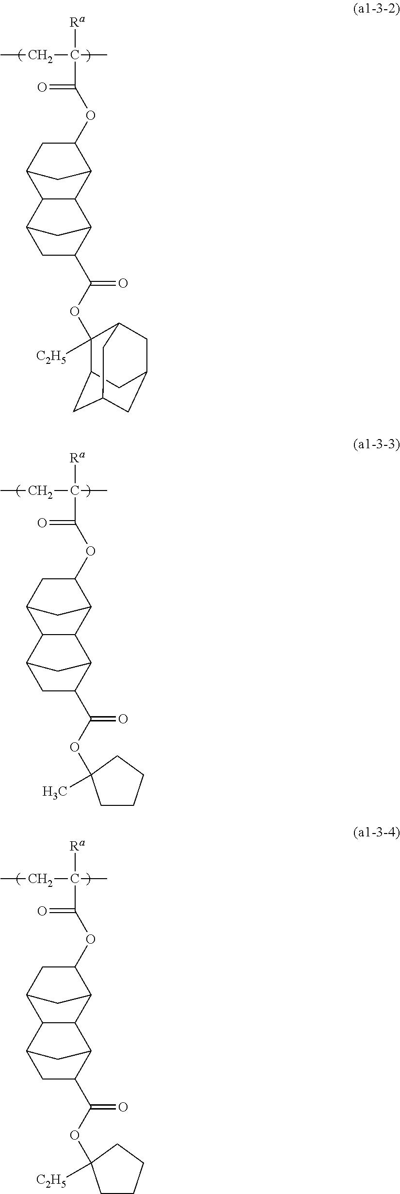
CCC(C)([Ra])C(=O)OC1C2CC(C1)C1C2C2C(C(OC3([C2H5])C4CC5CC(CC3C5)C4)=O)CC1C2.CCC(C)([Ra])C(=O)OC1C2CC(C1)C1C2C2C(C(OC3(C)CCCC3)=O)CC1C2.CCC(C)([Ra])C(=O)OC1C2CC(C1)C1C2C2C(C(OC3([C2H5])CCCC3)=O)CC1C2
